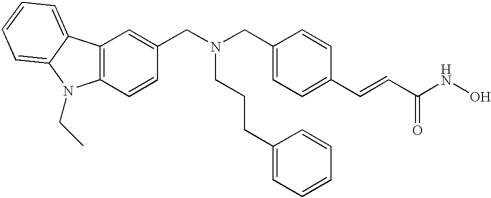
C1=C(CN(CC2=CC3=C(C=C2)N(CC)C2=CC=CC=C32)CCCC2=CC=CC=C2)C=CC(C=CC(NO)=O)=C1
